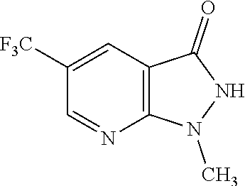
C1([F3C])=CC2=C(N=C1)N(C)NC2=O
